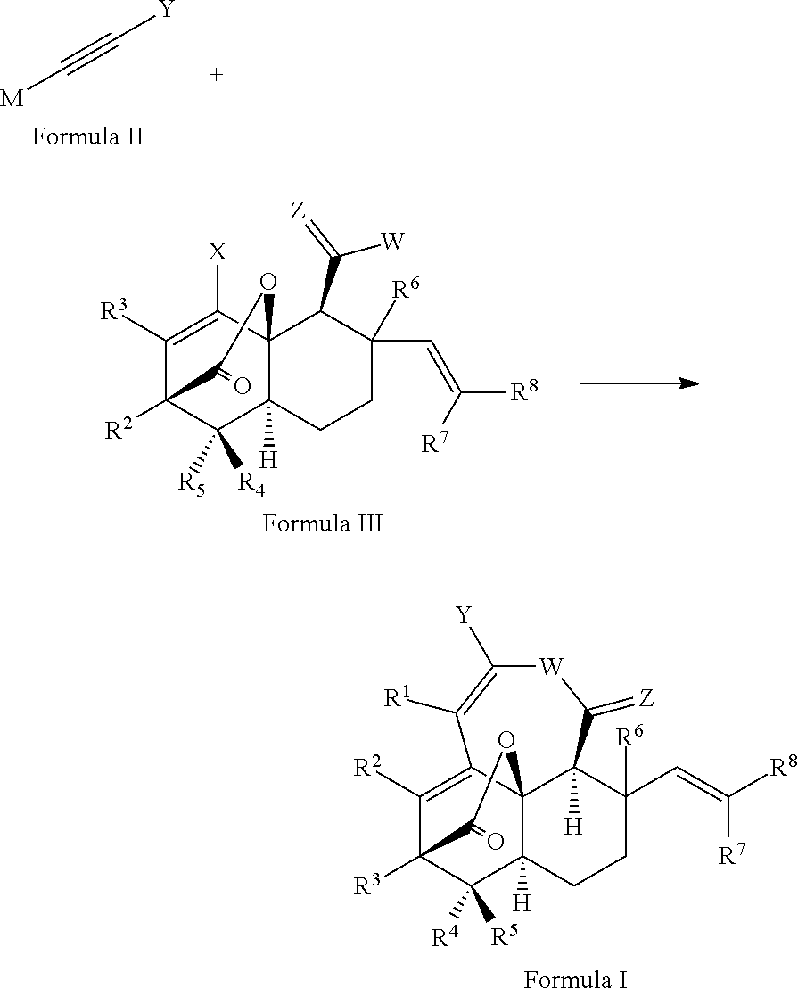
[M]C#C[Y].C1([R3])=C([X])C23C([H])(C([R5])([R4])C1([R2])C(=O)O2)CCC([R6])(C=C([R8])[R7])C3C(=[Z])[W].C1([R2])=C2C([R1])=C([Y])[W]C(=[Z])C3([H])C([R6])(C=C([R8])[R7])CCC4([H])C([R4])([R5])C1([R3])C(=O)OC423
